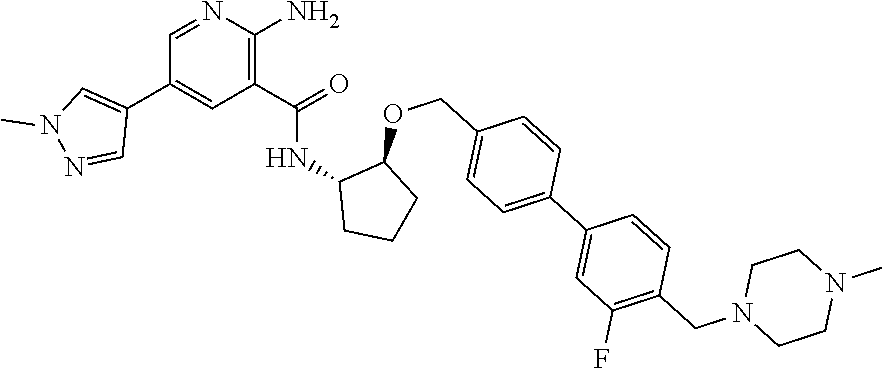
C1=NC(N)=C(C(=O)NC2CCCC2OCC2=CC=C(C3=CC(F)=C(CN4CCN(C)CC4)C=C3)C=C2)C=C1C1=CN(C)N=C1
